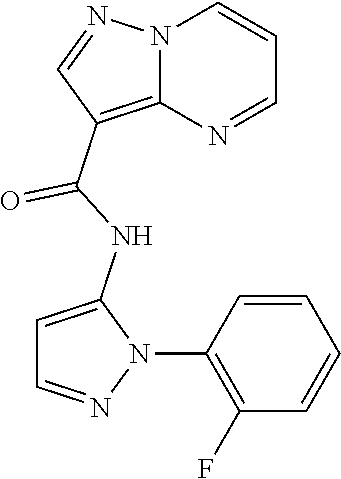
N12C(=C(C(NC3=CC=NN3C3=C(F)C=CC=C3)=O)C=N1)N=CC=C2
